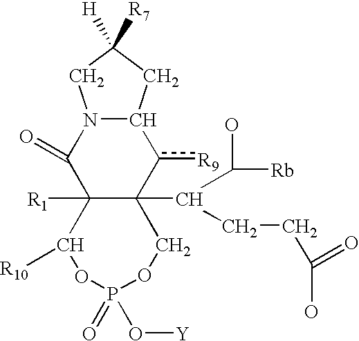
C12([R1])C(=O)N3C(c([R9])C1(C(C(O)[Rb])CCC(O)=O)COP(=O)(O[Y])OC2[R10])CC([R7])([H])C3
